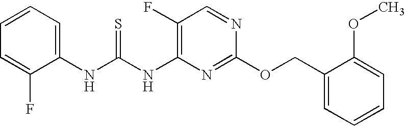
C1(F)=C(NC(NC2=CC=CC=C2F)=S)N=C(OCC2=CC=CC=C2OC)N=C1
